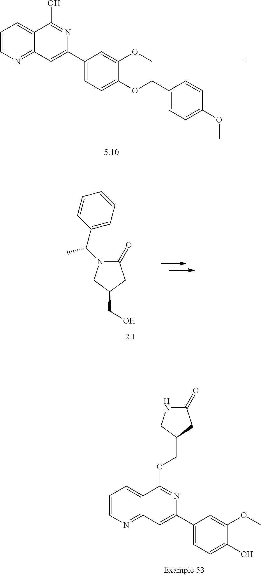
C1=CN=C2C(=C1)C(OCC1CNC(=O)C1)=NC(C1=CC=C(O)C(OC)=C1)=C2.C1=CN=C2C(=C1)C(O)=NC(C1=CC=C(OCC3=CC=C(OC)C=C3)C(OC)=C1)=C2.C1(=O)N(C(C2=CC=CC=C2)C)CC(CO)C1
